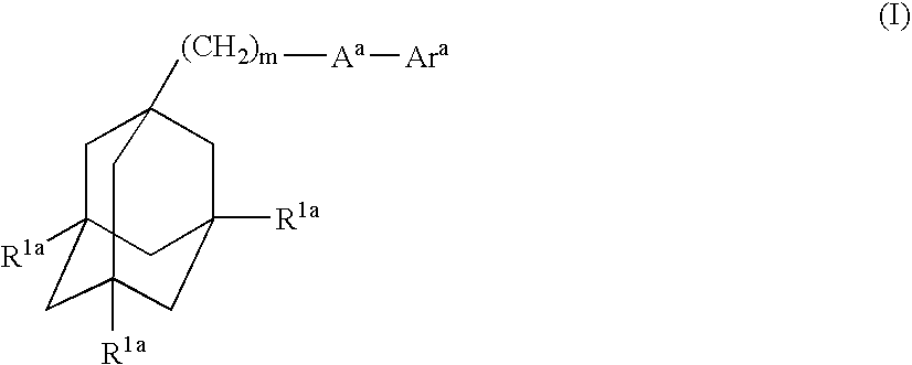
C1C2([R1a])CC3([R1a])CC([R1a])(CC1([(CH2)m][Aa][Ara])C3)C2
